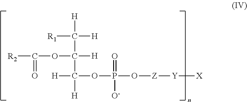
[R1]C([H])([H])C([H])(OC(=O)[R2])C([H])([H])OP(=O)([O-])O[Z][Y][X]
